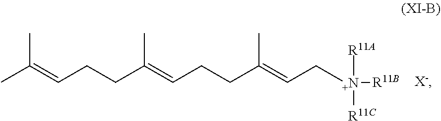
[X-].C(=CCCC(=CCCC(=CC[N+]([R11B])([R11A])[R11C])C)C)(C)C
